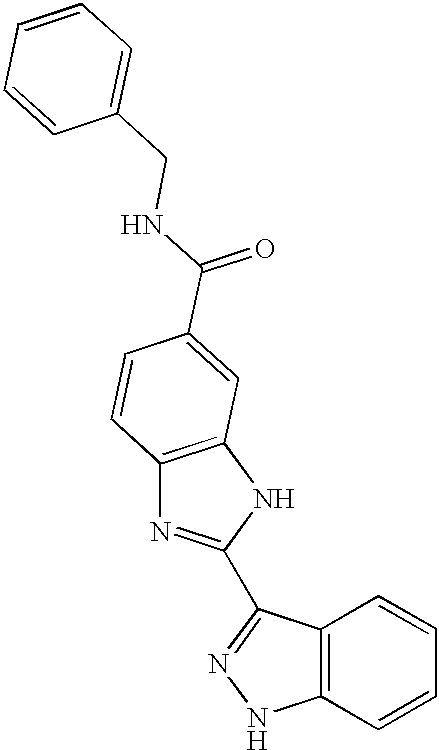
C12=C(NC(C3=NNC4=C3C=CC=C4)=N1)C=C(C(NCC1=CC=CC=C1)=O)C=C2
